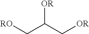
[OR]C(C[OR])C[RO]
